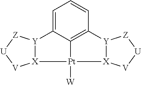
C1=C2C3=C(C=C1)[Y]1[X]([V][U][Z]1)[Pt]3([W])[X]1[Y]2[Z][U][V]1
